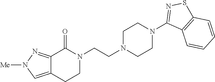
N1(CCN2CCN(C3=NSC4=C3C=CC=C4)CC2)C(=O)C2=NN([Me])C=C2CC1
